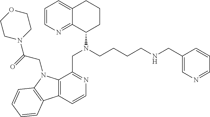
C1=CN=C2C(=C1)CCCC2N(CCCCNCC1=CN=CC=C1)CC1=NC=CC2=C1N(CC(N1CCOCC1)=O)C1=C2C=CC=C1
